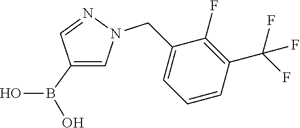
C1(B(O)O)=CN(CC2=CC=CC(C(F)(F)F)=C2F)N=C1
